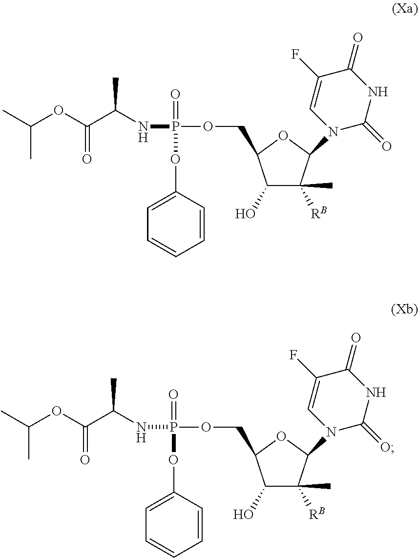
C1(O)C([RB])(C)C(N2C(=O)NC(=O)C(F)=C2)OC1COP(NC(C(OC(C)C)=O)C)(=O)OC1=CC=CC=C1.C1(O)C([RB])(C)C(N2C(=O)NC(=O)C(F)=C2)OC1COP(NC(C(OC(C)C)=O)C)(=O)OC1=CC=CC=C1
